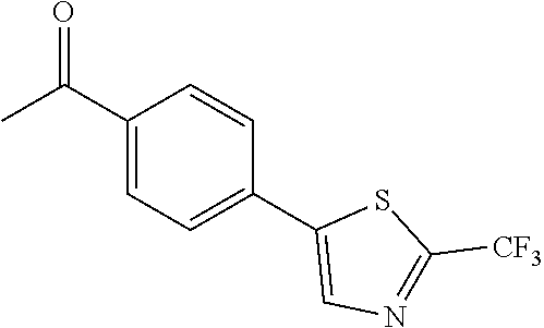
C1(C(C)=O)=CC=C(C2=CN=C([CF3])S2)C=C1
